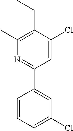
N1=C(C2=CC(Cl)=CC=C2)C=C(Cl)C(CC)=C1C
